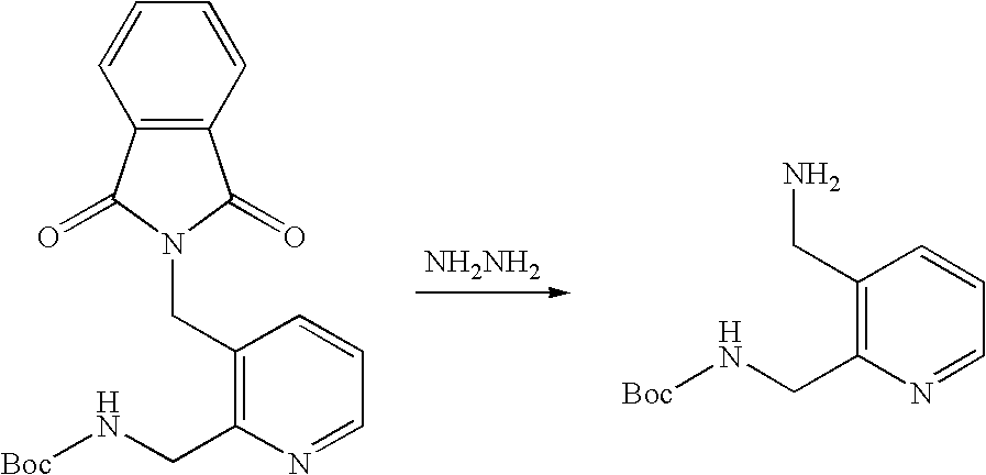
C1(CN2C(=O)C3=C(C2=O)C=CC=C3)=C(CN[Boc])N=CC=C1.[NH2NH2].C1(CN)=C(CN[Boc])N=CC=C1
